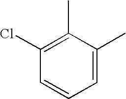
C1(Cl)=C(C)C(C)=CC=C1
